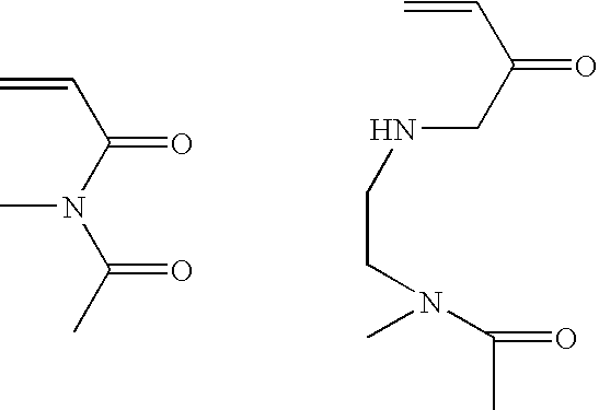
C=CC(N(C)C(C)=O)=O.C=CC(CNCCN(C)C(C)=O)=O
